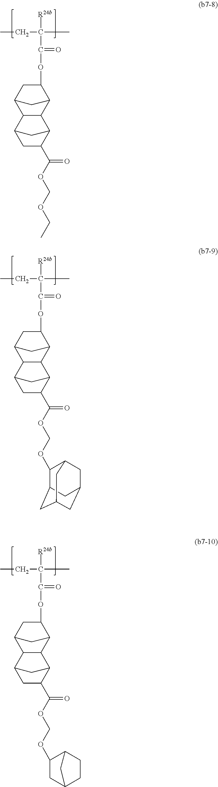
CCC([R24b])(C)C(=O)OC1C2C3C4C(C(OCOCC)=O)CC(C3C(C1)C2)C4.CCC([R24b])(C)C(=O)OC1CC2CC1C1C2C2CC(C(OCOC3C4CC5CC(CC3C5)C4)=O)C1C2.CCC([R24b])(C)C(=O)OC1CC2CC1C1C2C2CC(C(OCOC3CC4CCC3C4)=O)C1C2
